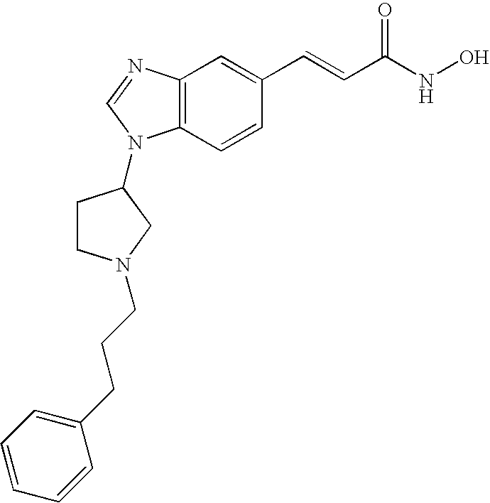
C12=C(C=CC(C=CC(=O)NO)=C1)N(C1CCN(CCCC3=CC=CC=C3)C1)C=N2
